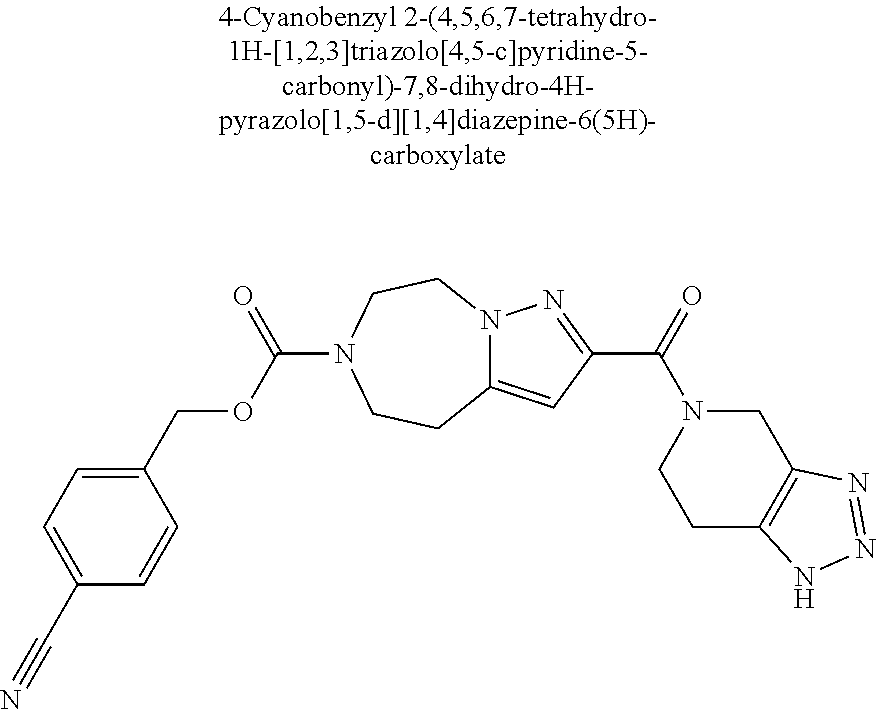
C(C1=CC=C(COC(=O)N2CCN3C(=CC(C(=O)N4CCC5=C(C4)N=NN5)=N3)CC2)C=C1)#N
